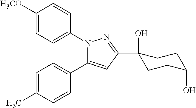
C1([H3CO])=CC=C(N2N=C(C3(O)CCC(O)CC3)C=C2C2=CC=C(C)C=C2)C=C1
